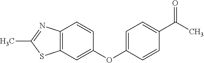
C1=C(OC2=CC3=C(C=C2)N=C(C)S3)C=CC(C(C)=O)=C1
